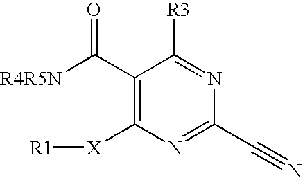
C1(C([R4R5N])=O)=C([X][R1])N=C(C#N)N=C1[R3]
